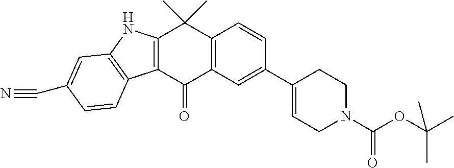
C12=C(C(=O)C3=C(C1(C)C)C=CC(C1=CCN(C(=O)OC(C)(C)C)CC1)=C3)C1=C(N2)C=C(C#N)C=C1
